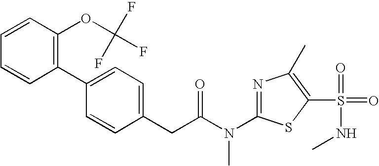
C1=CC(OC(F)(F)F)=C(C2=CC=C(CC(N(C3=NC(C)=C(S(=O)(=O)NC)S3)C)=O)C=C2)C=C1
